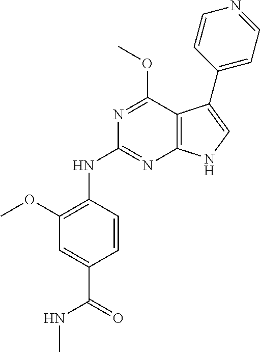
N(C1=NC2=C(C(OC)=N1)C(C1=CC=NC=C1)=CN2)C1=C(OC)C=C(C(=O)NC)C=C1
